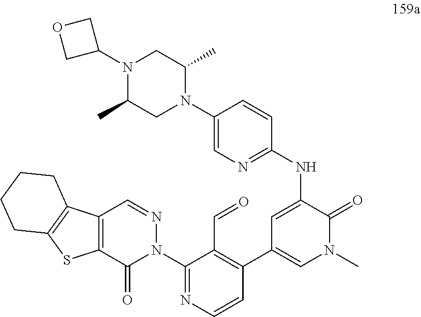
C12=C(SC3=C1CCCC3)C(=O)N(C1=NC=CC(C3=CN(C)C(=O)C(NC4=NC=C(N5C(C)CN(C6COC6)C(C)C5)C=C4)=C3)=C1C=O)N=C2
